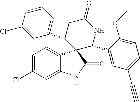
C1=C(Cl)C=C2C(=C1)C1(C(=O)N2)C(C2=CC=CC(Cl)=C2)CC(=O)NC1C1=CC(C#C)=CC=C1OC
